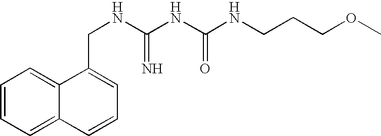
C1=CC=C2C(=C1)C(CNC(NC(NCCCOC)=O)=N)=CC=C2
